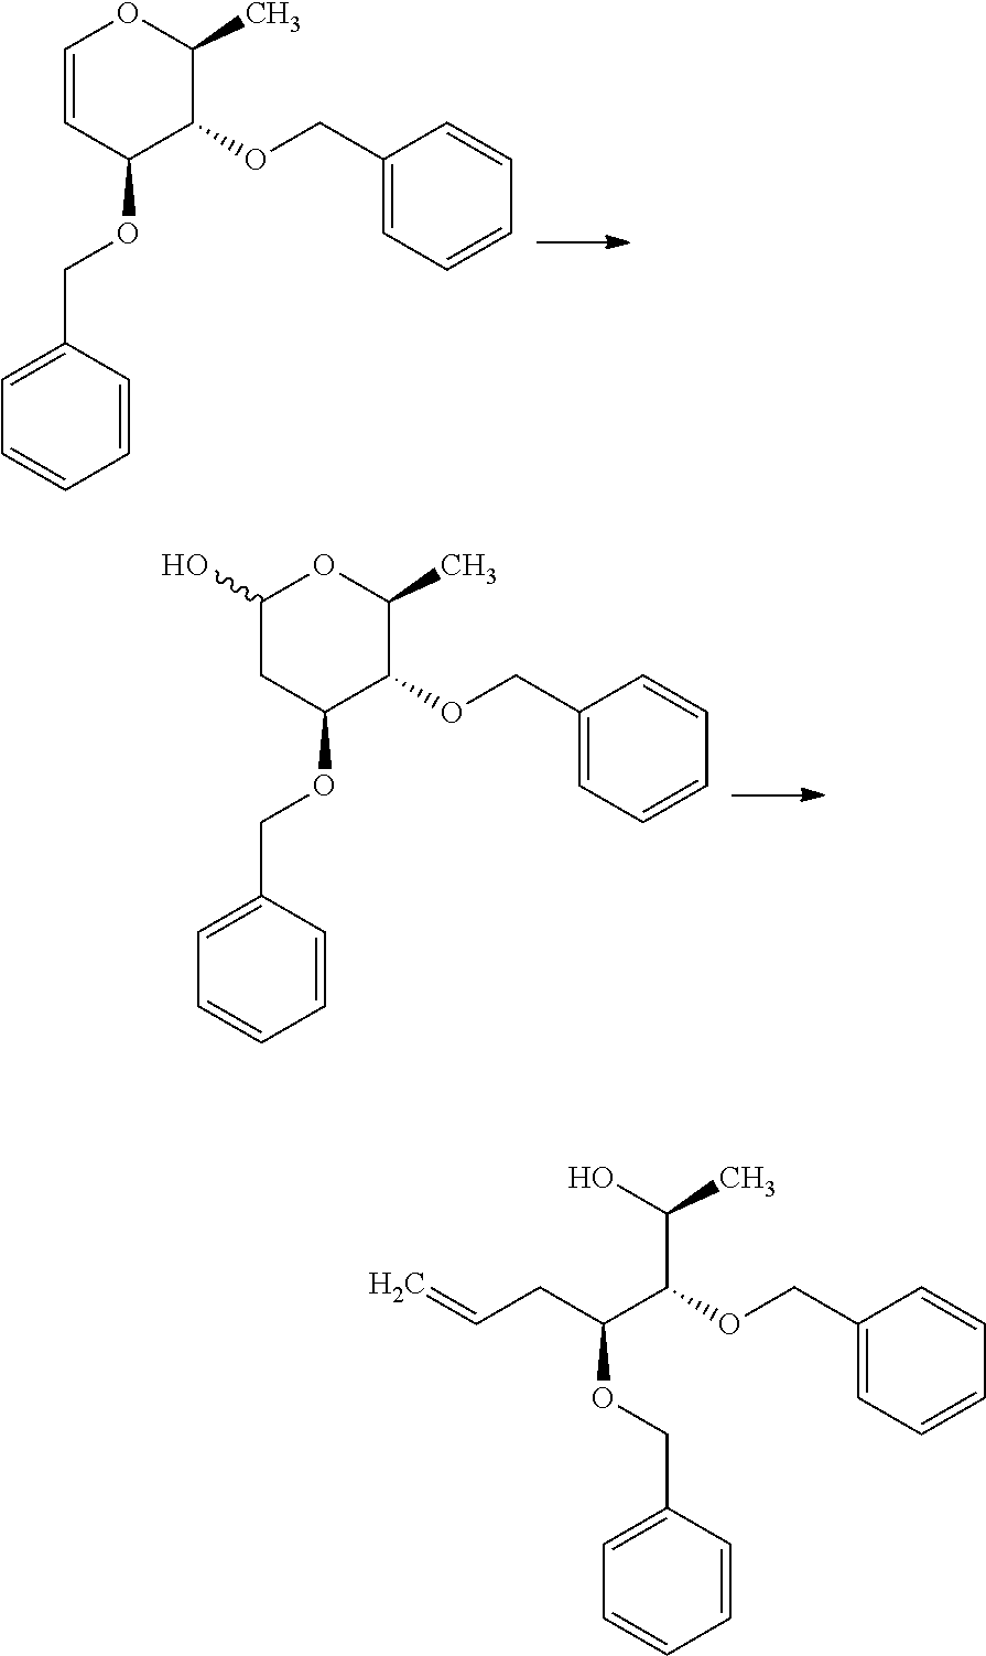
C1=CC(OCC2=CC=CC=C2)C(OCC2=CC=CC=C2)C(C)O1.C1(O)CC(OCC2=CC=CC=C2)C(OCC2=CC=CC=C2)C(C)O1.C1(COC(C(CC=C)OCC2=CC=CC=C2)C(O)C)=CC=CC=C1
